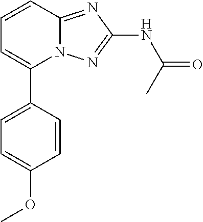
C1=C(C2=CC=CC3=NC(NC(=O)C)=NN23)C=CC(OC)=C1
